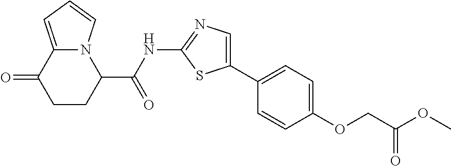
C1(OCC(OC)=O)=CC=C(C2=CN=C(NC(C3N4C(=CC=C4)C(=O)CC3)=O)S2)C=C1
